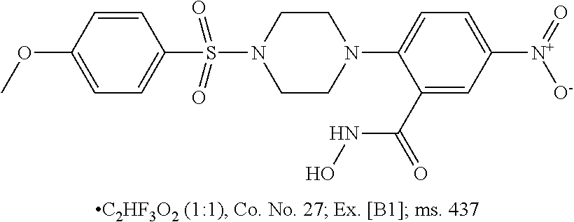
N1(C2=CC=C([N+](=O)[O-])C=C2C(=O)NO)CCN(S(=O)(=O)C2=CC=C(OC)C=C2)CC1
